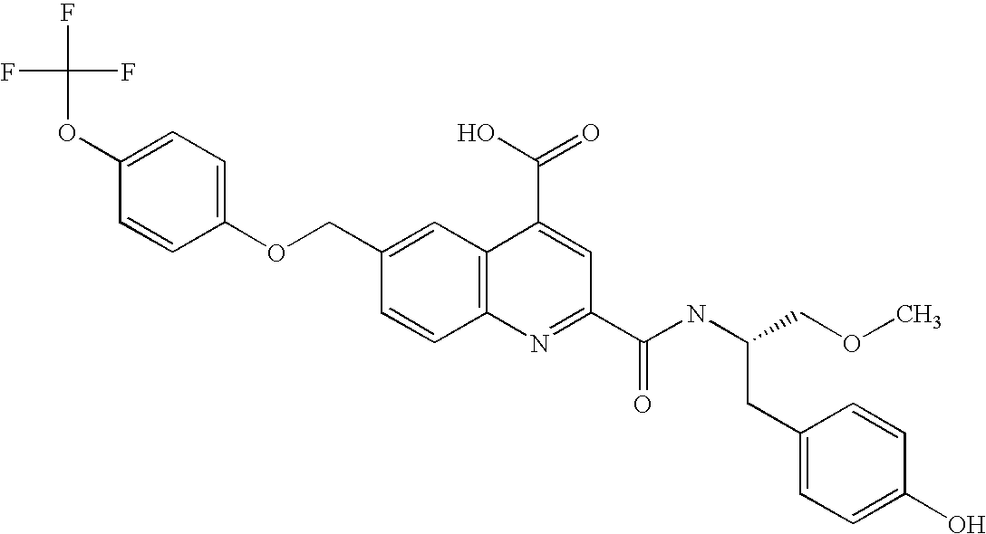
C1=C(OC(F)(F)F)C=CC(OCC2=CC3=C(C=C2)N=C(C(NC(COC)CC2=CC=C(O)C=C2)=O)C=C3C(O)=O)=C1
